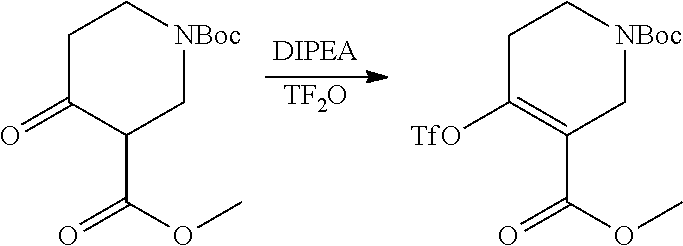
[TF2O].C1C(=O)C(C(=O)OC)C[NBoc]C1.C1C([TfO])=C(C(=O)OC)C[NBoc]C1
